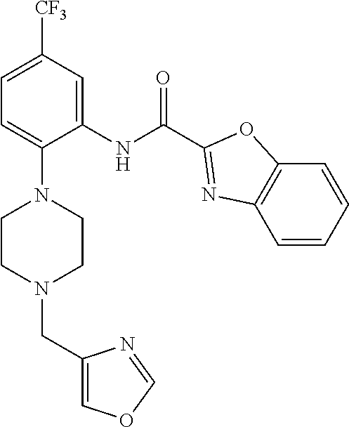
C1=C([CF3])C=C(NC(=O)C2=NC3=C(C=CC=C3)O2)C(N2CCN(CC3=COC=N3)CC2)=C1
